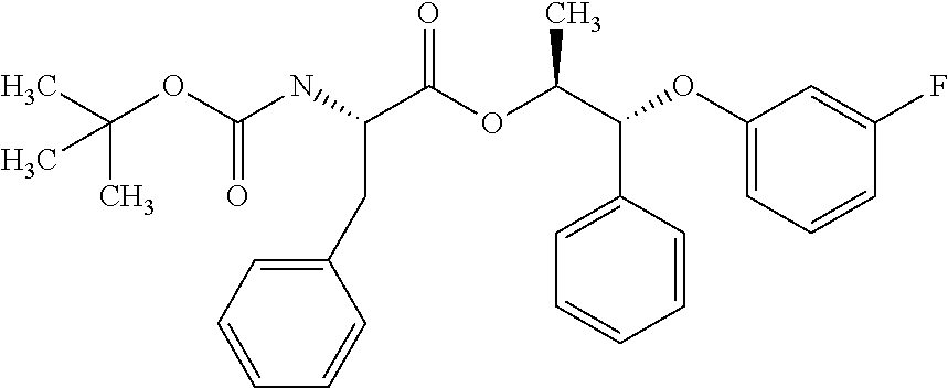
C(OC(NC(C(OC(C(C1=CC=CC=C1)OC1=CC=CC(F)=C1)C)=O)CC1=CC=CC=C1)=O)(C)(C)C
